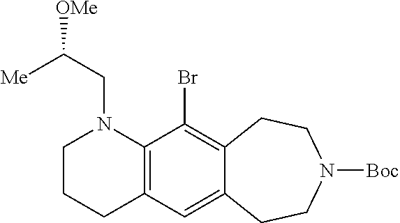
C12=C(C(Br)=C3C(=C1)CCN([Boc])CC3)N(CC([Me])[OMe])CCC2
